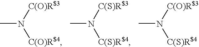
CN([C(O)R$3])[C(O)R$4].CN([C(S)R$3])[C(S)R$4].CN([C(O)R$3])[C(S)R$4]
